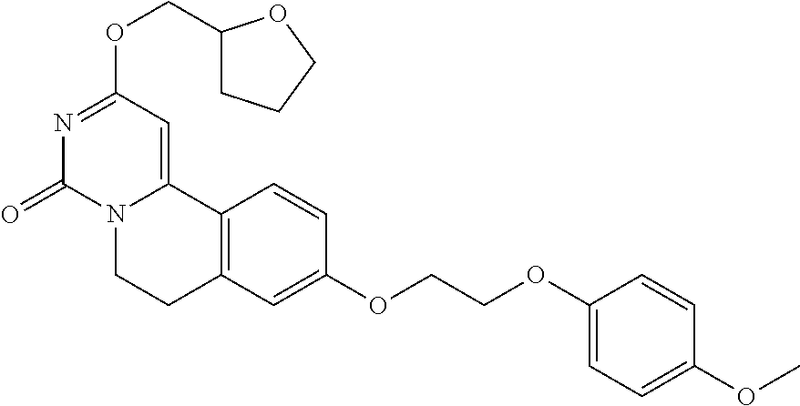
N1=C(OCC2CCCO2)C=C2N(C1=O)CCC1=C2C=CC(OCCOC2=CC=C(OC)C=C2)=C1
